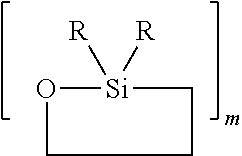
O1[Si]([R])([R])CCC1
